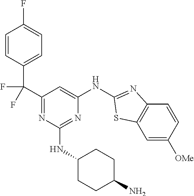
C1=C([OMe])C=CC2=C1SC(NC1=CC(C(C3=CC=C(F)C=C3)(F)F)=NC(NC3CCC(N)CC3)=N1)=N2
